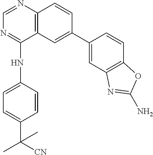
C1(NC2=CC=C(C([CN])(C)C)C=C2)=NC=NC2=C1C=C(C1=CC3=C(C=C1)OC(N)=N3)C=C2
